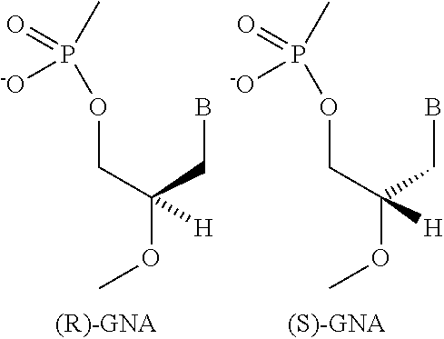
CP(OCC(OC)(CB)[H])(=O)[-O].CP(OCC(OC)(CB)[H])(=O)[-O]
